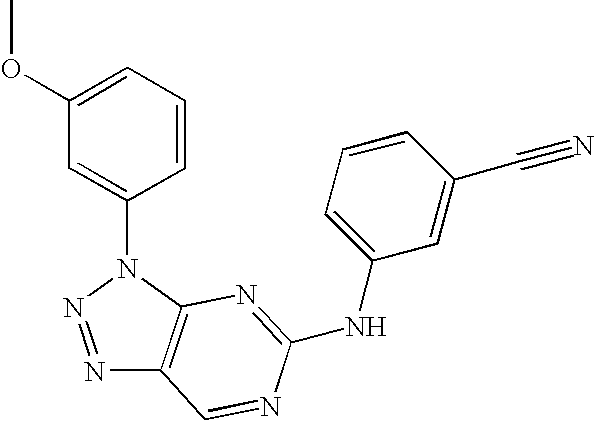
N1=NN(C2=CC(OC)=CC=C2)C2=C1C=NC(NC1=CC=CC(C#N)=C1)=N2
